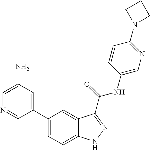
C1(N)=CN=CC(C2=CC=C3C(=C2)C(C(NC2=CN=C(N4CCC4)C=C2)=O)=NN3)=C1
